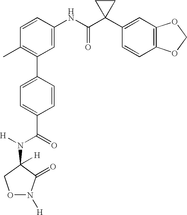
C1(NC(C2(C3=CC4=C(C=C3)OCO4)CC2)=O)=CC(C2=CC=C(C(=O)N([H])C3([H])C(=O)N([H])OC3)C=C2)=C(C)C=C1
